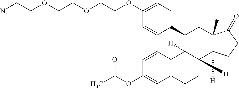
C1=CC2=C(C=C1OC(C)=O)CCC1([H])C2([H])C(C2=CC=C(OCCOCCOCC[N3])C=C2)CC2(C)C1([H])CCC2=O
